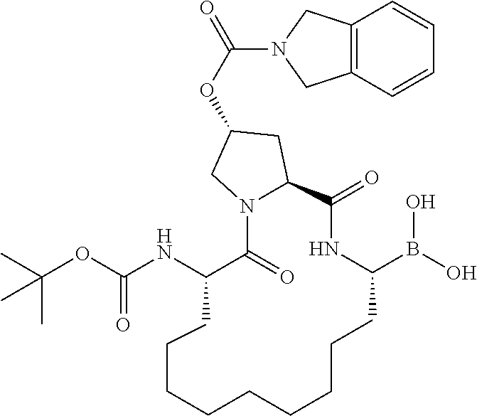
C1(=O)C(NC(OC(C)(C)C)=O)CCCCCCCCCC(B(O)O)NC(=O)C2N1CC(OC(=O)N1CC3=C(C1)C=CC=C3)C2
